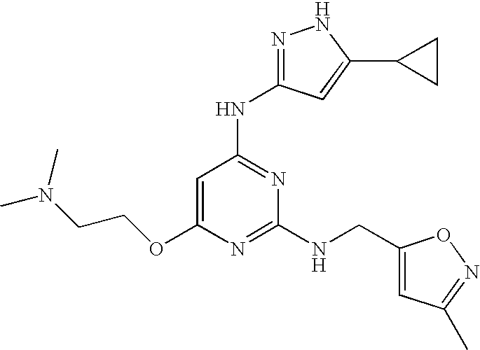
C1=C(OCCN(C)C)N=C(NCC2=CC(C)=NO2)N=C1NC1=NNC(C2CC2)=C1
